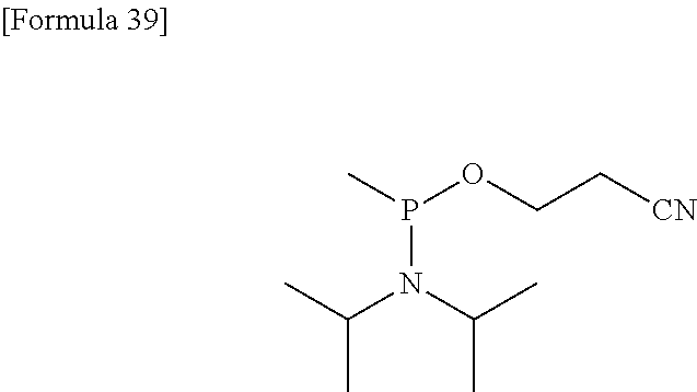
CP(OCC[CN])N(C(C)C)C(C)C
